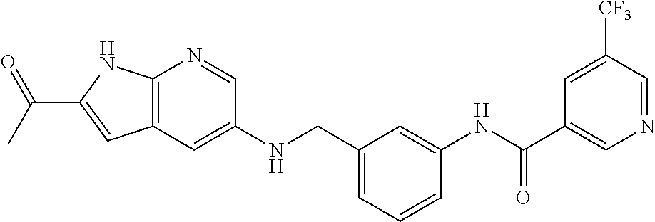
C12=C(C=C(NCC3=CC=CC(NC(C4=CN=CC([CF3])=C4)=O)=C3)C=N1)C=C(C(C)=O)N2
